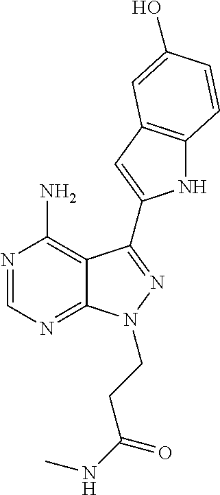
N1=CN=C2C(=C1N)C(C1=CC3=C(N1)C=CC(O)=C3)=NN2CCC(=O)NC
